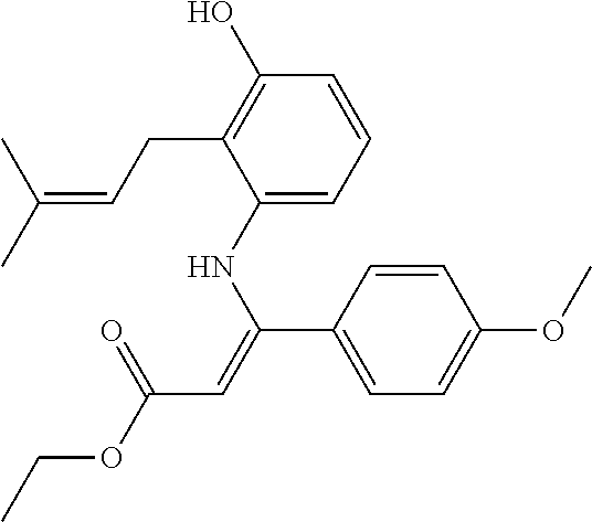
C1=CC(O)=C(CC=C(C)C)C(NC(=CC(OCC)=O)C2=CC=C(OC)C=C2)=C1
